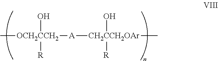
C[OCH2CCH2](O)([R])[A][CH2CCH2OAr](O)([R])C
